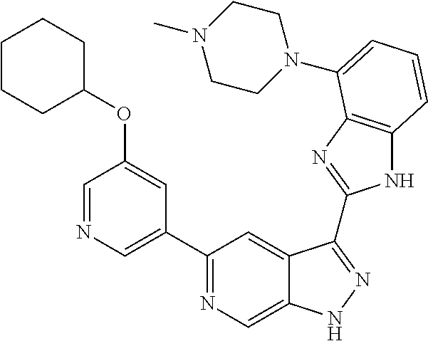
C1(C2=NC=C3C(=C2)C(C2=NC4=C(N2)C=CC=C4N2CCN(C)CC2)=NN3)=CN=CC(OC2CCCCC2)=C1
